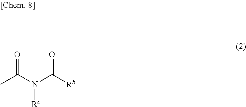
CC(N(C([Rb])=O)[Rc])=O
